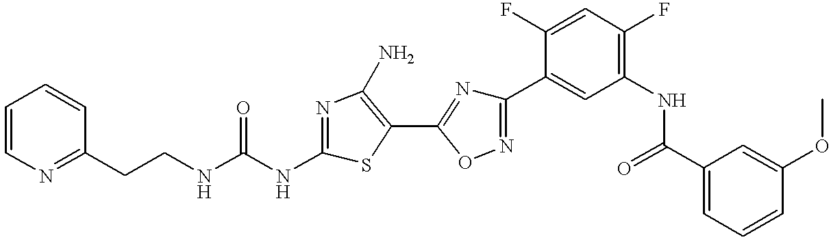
C(CNC(NC1=NC(N)=C(C2=NC(C3=CC(NC(C4=CC=CC(OC)=C4)=O)=C(F)C=C3F)=NO2)S1)=O)C1=NC=CC=C1
